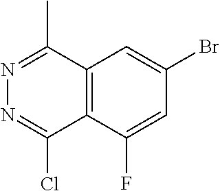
C12=C(C(F)=CC(Br)=C1)C(Cl)=NN=C2C
